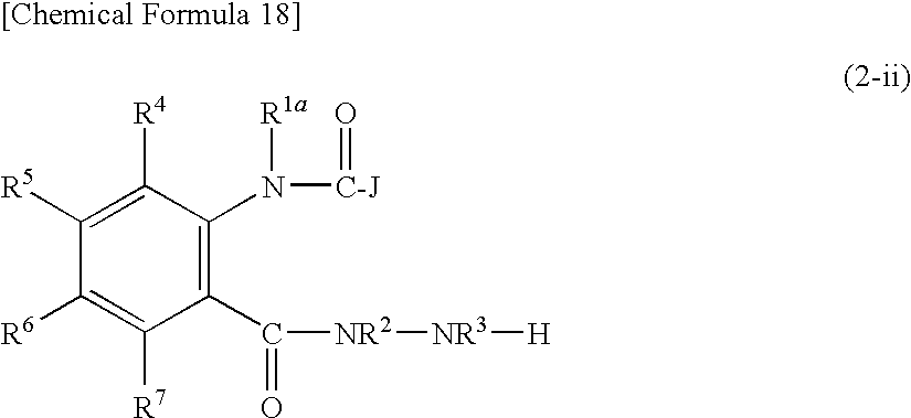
C1(C([NR2][NR3][H])=O)=C(N([C-J]=O)[R1a])C([R4])=C([R5])C([R6])=C1[R7]
